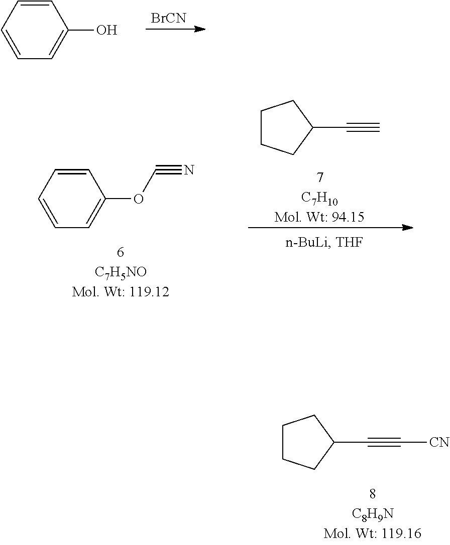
C1=CC=CC=C1O.[BrCN].C1=CC=CC=C1OC#N.C1CCC(C#C)C1.C1CCC(C#C[CN])C1
